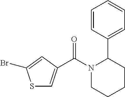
S1C=C(C(N2CCCCC2C2=CC=CC=C2)=O)C=C1Br
